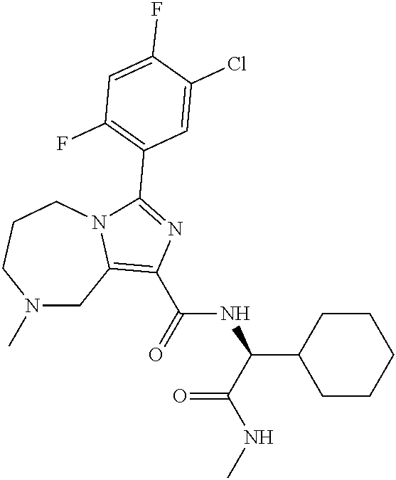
N1(C)CC2=C(C(=O)NC(C3CCCCC3)C(NC)=O)N=C(C3=C(F)C=C(F)C(Cl)=C3)N2CCC1
